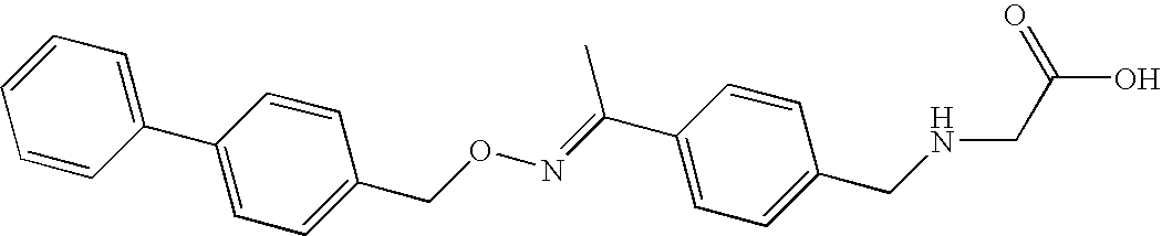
C1=CC(C2=CC=C(CON=C(C3=CC=C(CNCC(O)=O)C=C3)C)C=C2)=CC=C1
